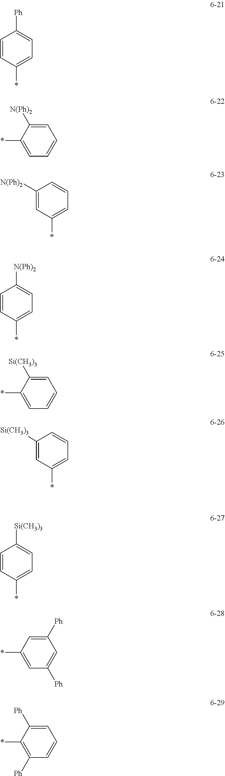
C1=C([Ph])C(*)=C([Ph])C=C1.C1([Ph])=CC(*)=CC([Ph])=C1.C1=C([N(Ph)2])C(*)=CC=C1.C1=CC(*)=CC=C1[Ph].C1([N(Ph)2])=CC(*)=CC=C1.C1=CC(*)=CC=C1[N(Ph)2].C1=C([Si(CH3)3])C(*)=CC=C1.C1([Si(CH3)3])=CC(*)=CC=C1.C1=CC(*)=CC=C1[Si(CH3)3]
